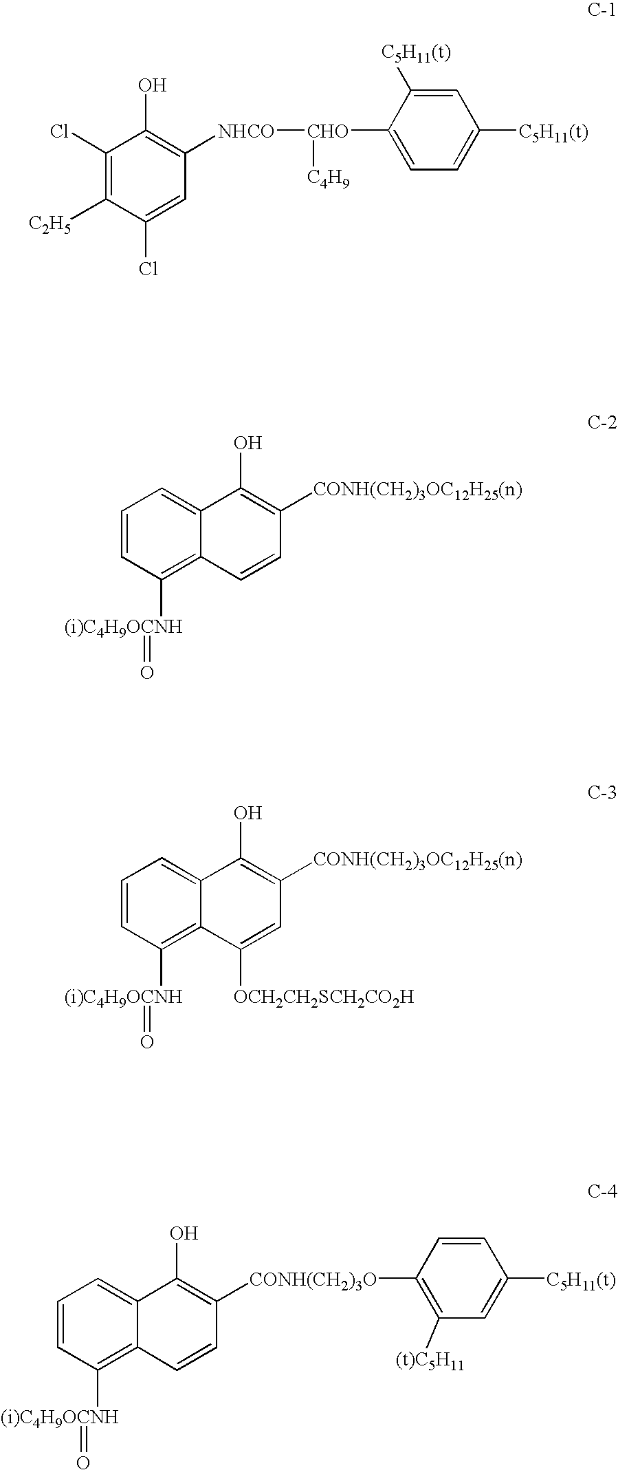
C1(Cl)=C([C2H5])C(Cl)=CC([NHCO][CHO](C2=CC=C([C5H11(t)])C=C2[C5H11(t)])[C4H9])=C1O.C1=CC([(i)C4H9OCNH]=O)=C2C(=C1)C(O)=C([CONH(CH2)3OC12H25(n)])C=C2.C1=CC([(i)C4H9OCNH]=O)=C2C(=C1)C(O)=C([CONH(CH2)3OC12H25(n)])C=C2[OCH2CH2SCH2CO2H].C1=CC([(i)C4H9OCNH]=O)=C2C(=C1)C(O)=C([CONH(CH2)3O]C1=C([(t)C5H11])C=C([C5H11(t)])C=C1)C=C2
